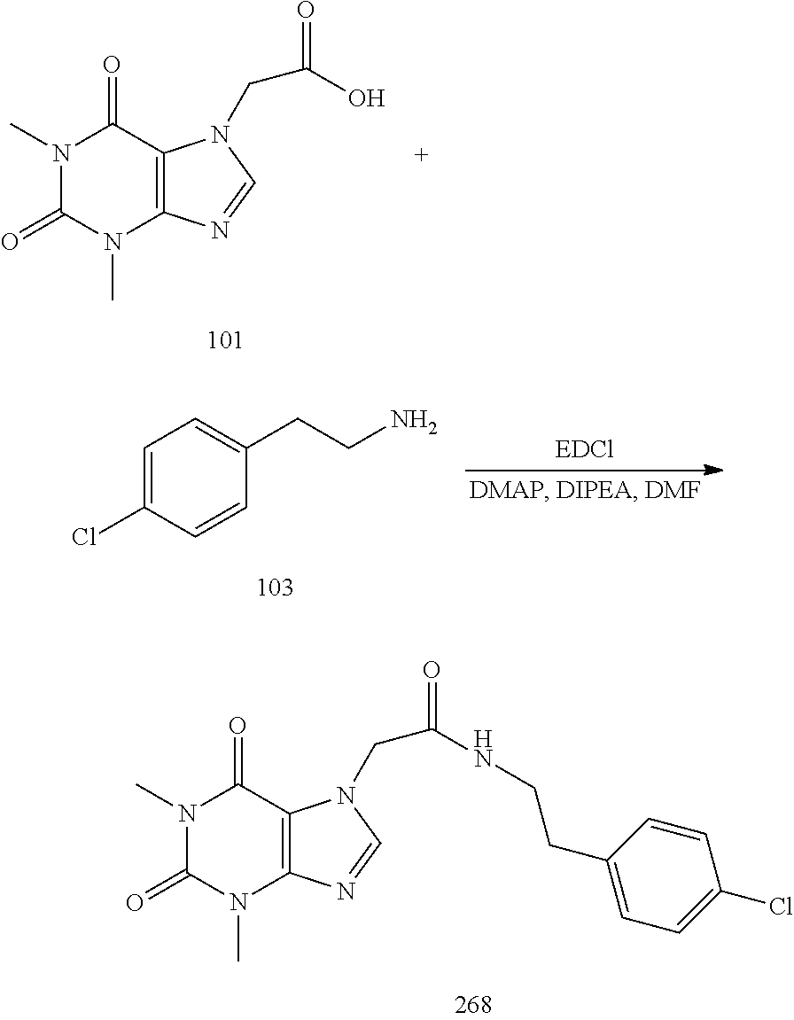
N1(C)C(=O)N(C)C2=C(C1=O)N(CC(O)=O)C=N2.C1=C(Cl)C=CC(CCN)=C1.N1(C)C(=O)N(C)C2=C(C1=O)N(CC(NCCC1=CC=C(Cl)C=C1)=O)C=N2
